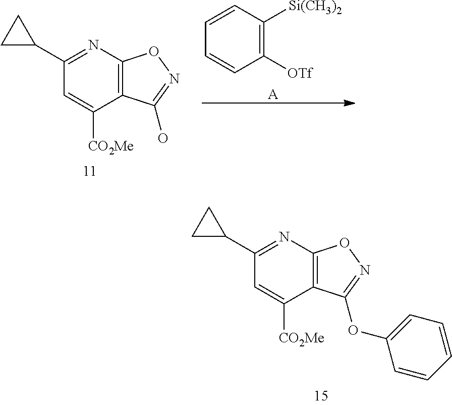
C1([OTf])=C([Si(CH3)2])C=CC=C1.[A].C1(C2CC2)=NC2=C(C([CO2Me])=C1)C(O)=NO2.C1(C2CC2)=NC2=C(C([CO2Me])=C1)C(OC1=CC=CC=C1)=NO2
